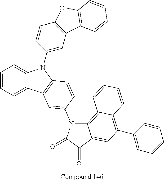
C1=CC=C2C(=C1)N(C1=CC3=C(C=C1)OC1=C3C=CC=C1)C1=C2C=C(N2C3=C4C(=C(C5=CC=CC=C5)C=C3C(=O)C2=O)C=CC=C4)C=C1
